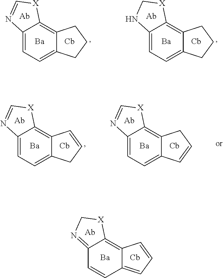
C12=C3C(=NC[X]3)C=CC1=CC=C2.[Ba].[Cb].C12=C3C(=CC=C1CCC2)N=C[X]3.[Ba].[Cb].C12=C3C(=CC=C1CCC2)NC[X]3.[Ba].[Cb].C12=C3C(=CC=C1CC=C2)N=C[X]3.[Ba].[Cb].C12=C3C(=CC=C1C=CC2)N=C[X]3.[Ba].[Cb]
